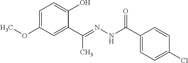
C1=C(OC)C=C(C(C)=NNC(=O)C2=CC=C(Cl)C=C2)C(O)=C1
